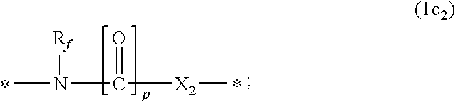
CN([Rf])C(=O)[X2]C
